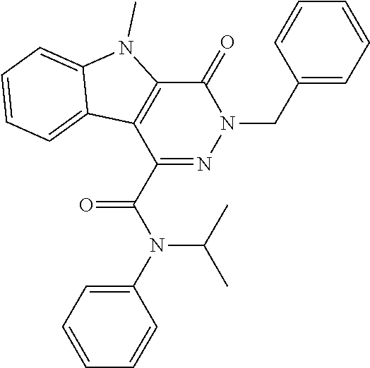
C1(=O)C2=C(C(C(N(C(C)C)C3=CC=CC=C3)=O)=NN1CC1=CC=CC=C1)C1=CC=CC=C1N2C
